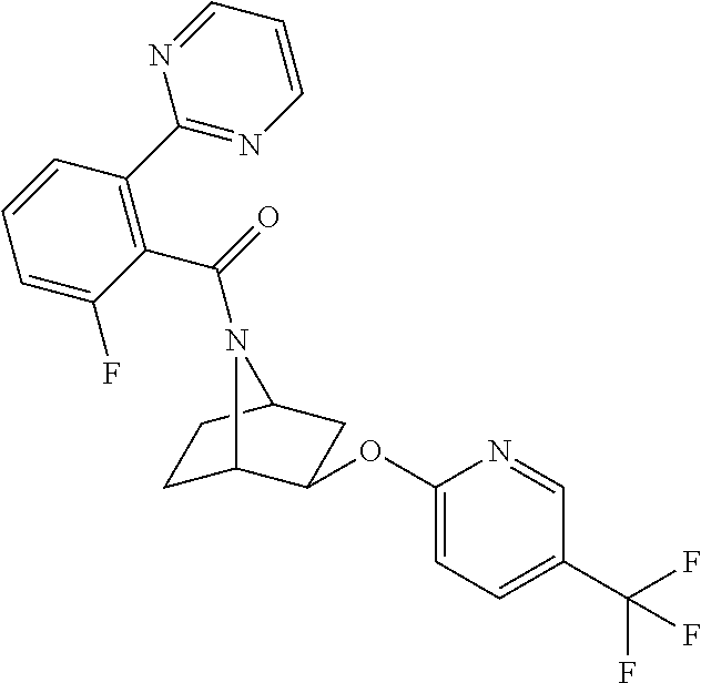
C1C2C(OC3=CC=C(C(F)(F)F)C=N3)CC(C1)N2C(=O)C1=C(C2=NC=CC=N2)C=CC=C1F
